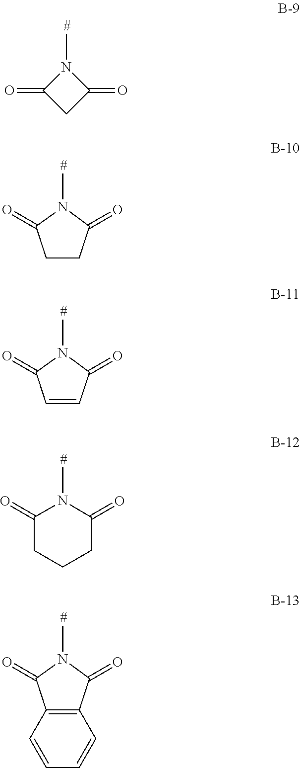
CN1C(=O)CC1=O.CN1C(=O)CCC1=O.CN1C(=O)C=CC1=O.CN1C(=O)CCCC1=O.CN1C(=O)C2=C(C1=O)C=CC=C2
